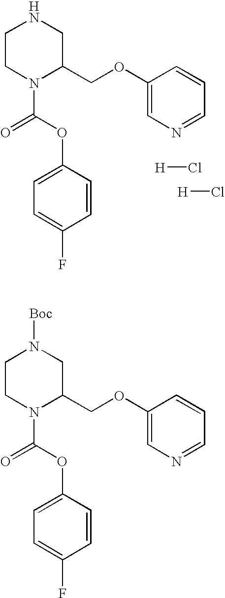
C1CN(C(=O)OC2=CC=C(F)C=C2)C(COC2=CN=CC=C2)CN1.[H]Cl.[H]Cl.C1CN(C(=O)OC2=CC=C(F)C=C2)C(COC2=CN=CC=C2)CN1[Boc]
